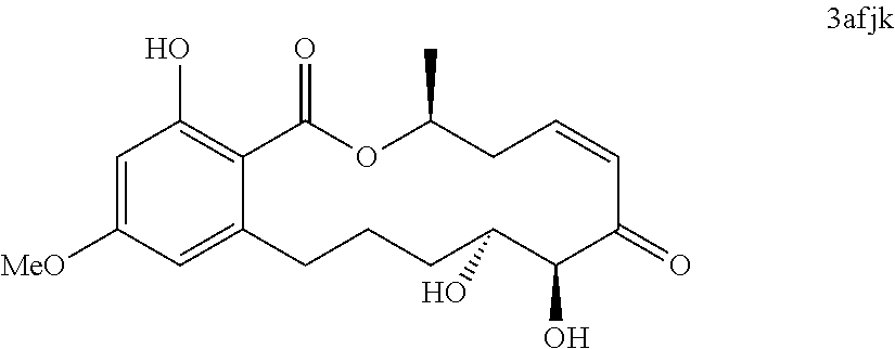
C1([MeO])=CC(O)=C2C(=C1)CCCC(O)C(O)C(=O)C=CCC(C)OC2=O
